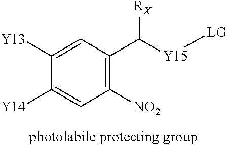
C1=C([Y13])C([Y14])=CC([NO2])=C1C([Y15][LG])[RX]
